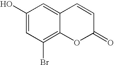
C1(O)=CC(Br)=C2C(=C1)C=CC(=O)O2
